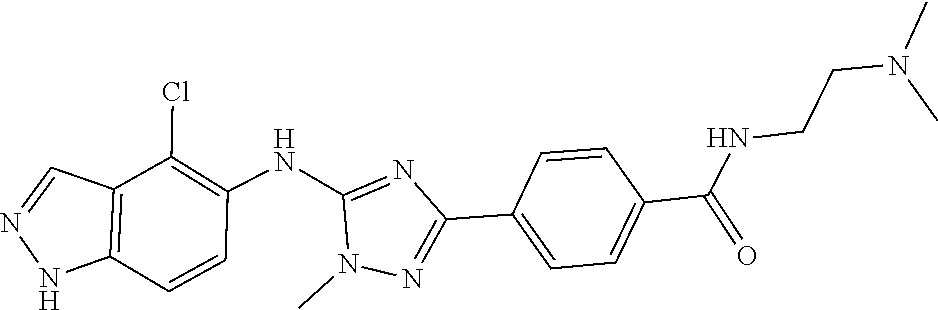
N(C)(CCNC(C1=CC=C(C2=NN(C)C(NC3=C(Cl)C4=C(NN=C4)C=C3)=N2)C=C1)=O)C
